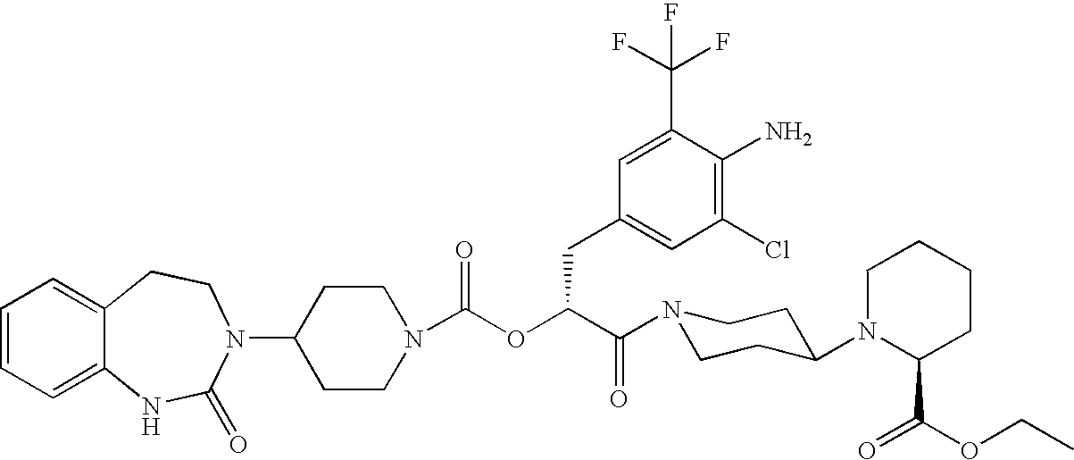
C1=CC=C2C(=C1)CCN(C1CCN(C(OC(C(N3CCC(N4C(C(=O)OCC)CCCC4)CC3)=O)CC3=CC(Cl)=C(N)C(C(F)(F)F)=C3)=O)CC1)C(=O)N2
